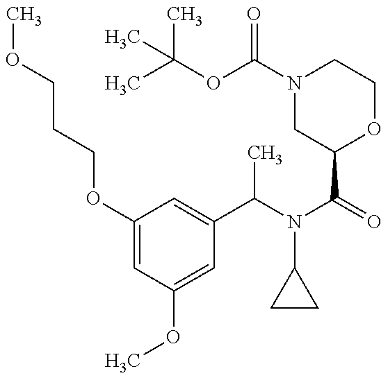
COCCCOC1=CC(OC)=CC(C(N(C(=O)C2OCCN(C(OC(C)(C)C)=O)C2)C2CC2)C)=C1
